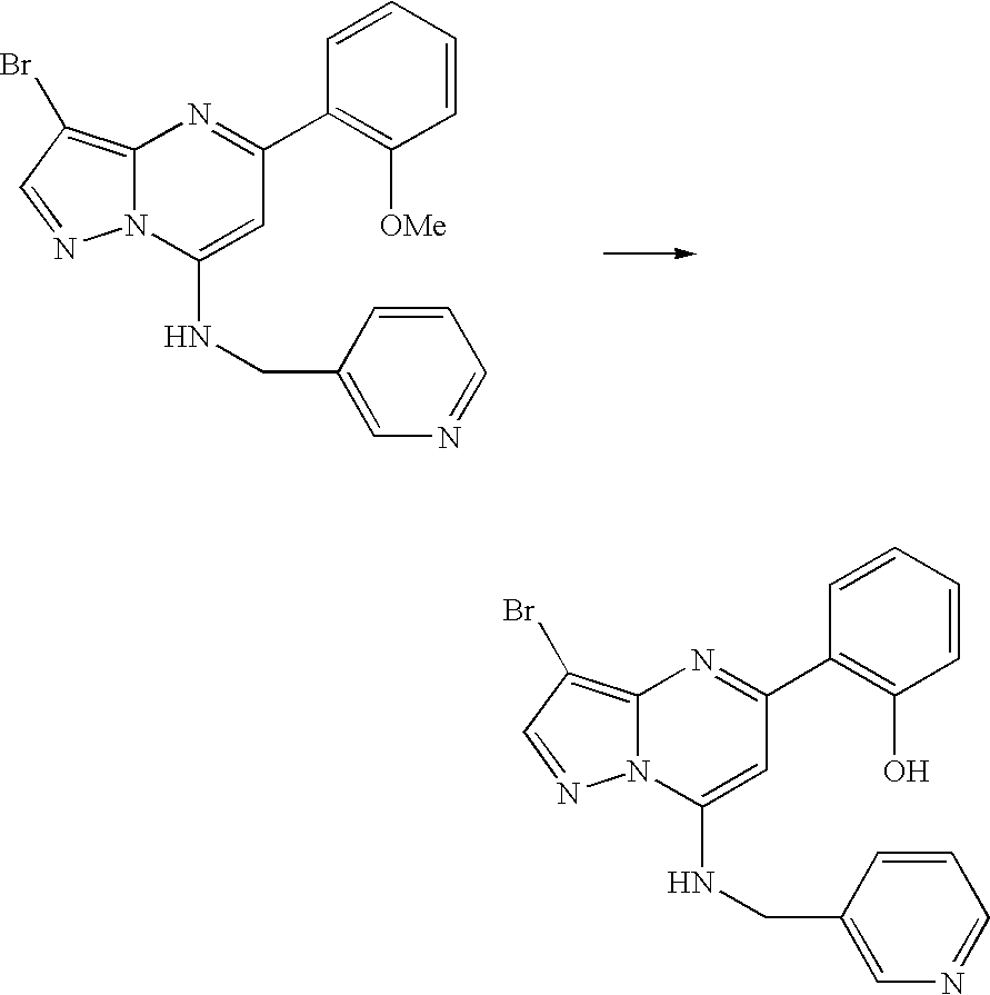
C12=C(Br)C=NN1C(NCC1=CN=CC=C1)=CC(C1=C([OMe])C=CC=C1)=N2.C12=C(Br)C=NN1C(NCC1=CN=CC=C1)=CC(C1=C(O)C=CC=C1)=N2
